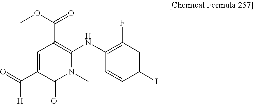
C(C1=CC(C(=O)OC)=C(NC2=C(F)C=C(I)C=C2)N(C)C1=O)(=O)[H]
